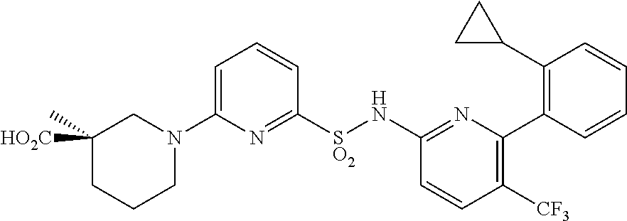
C1=C(N2CC([HO2C])(C)CCC2)N=C([SO2]NC2=NC(C3=C(C4CC4)C=CC=C3)=C([CF3])C=C2)C=C1
